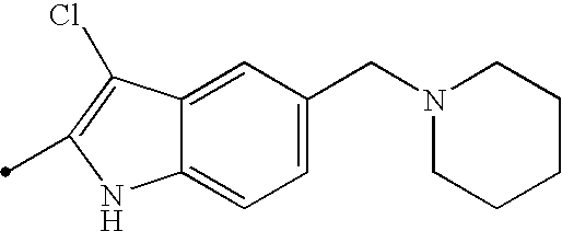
C1=C(CN2CCCCC2)C=C2C(=C1)NC(C)=C2Cl
